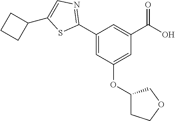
C1=C(OC2CCOC2)C=C(C2=NC=C(C3CCC3)S2)C=C1C(O)=O
